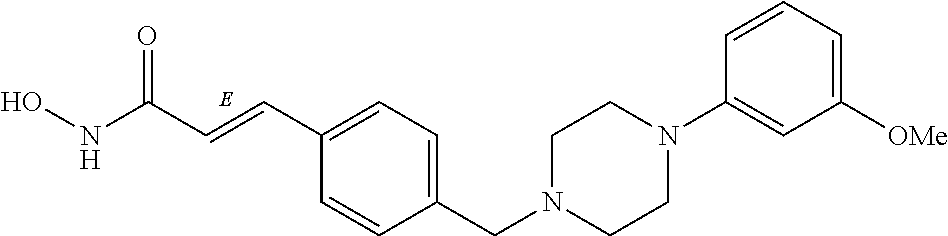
C1(CN2CCN(C3=CC([OMe])=CC=C3)CC2)=CC=C(C=CC(NO)=O)C=C1
